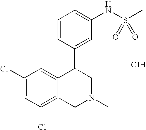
C1=CC(C2C3=CC(Cl)=CC(Cl)=C3CN(C)C2)=CC(NS(C)(=O)=O)=C1.[CIH]
